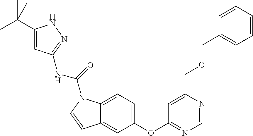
C1(C(C)(C)C)=CC(NC(=O)N2C3=CC=C(OC4=NC=NC(COCC5=CC=CC=C5)=C4)C=C3C=C2)=NN1
